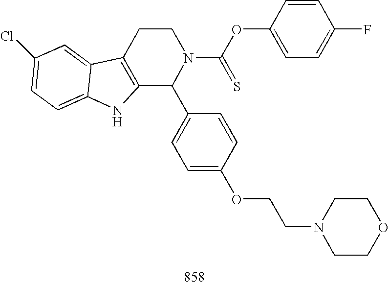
C12=C(CCN(C(OC3=CC=C(F)C=C3)=S)C1C1=CC=C(OCCN3CCOCC3)C=C1)C1=CC(Cl)=CC=C1N2
